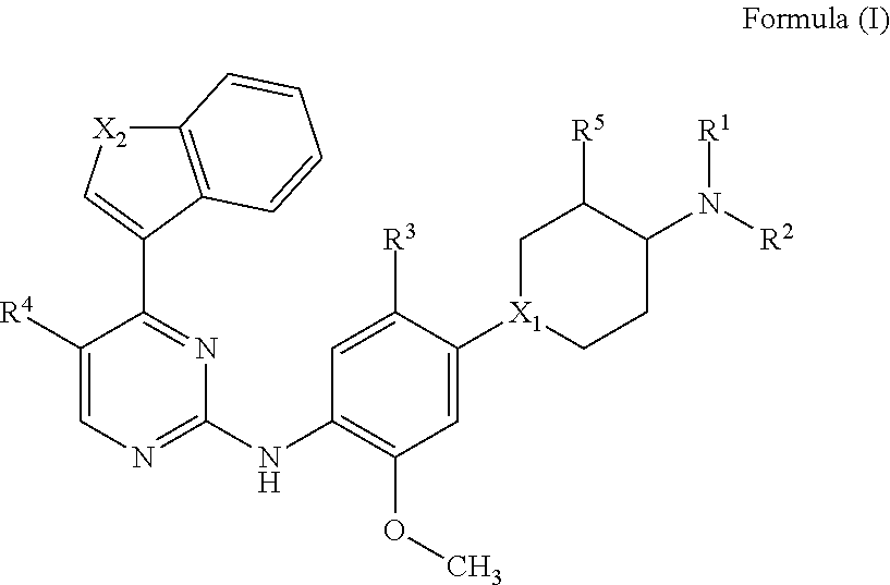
C12=C(C(C3=NC(NC4=C(OC)C=C([X1]5CCC(N([R2])[R1])C([R5])C5)C([R3])=C4)=NC=C3[R4])=C[X2]1)C=CC=C2
